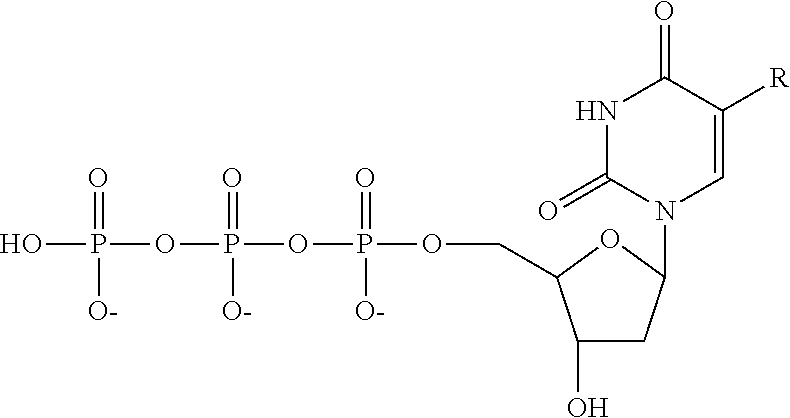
OP(OP(OP(OCC1C(O)CC(N2C=C([R])C(=O)NC2=O)O1)(=O)[O-])(=O)[O-])(=O)[O-]
